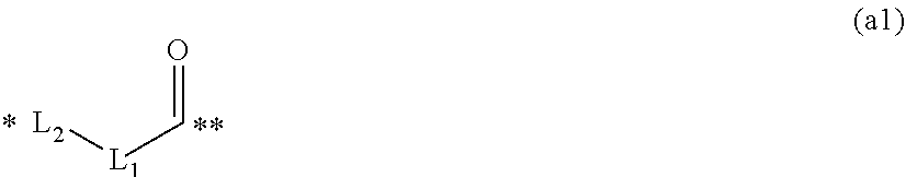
O=C[L1][L2]
